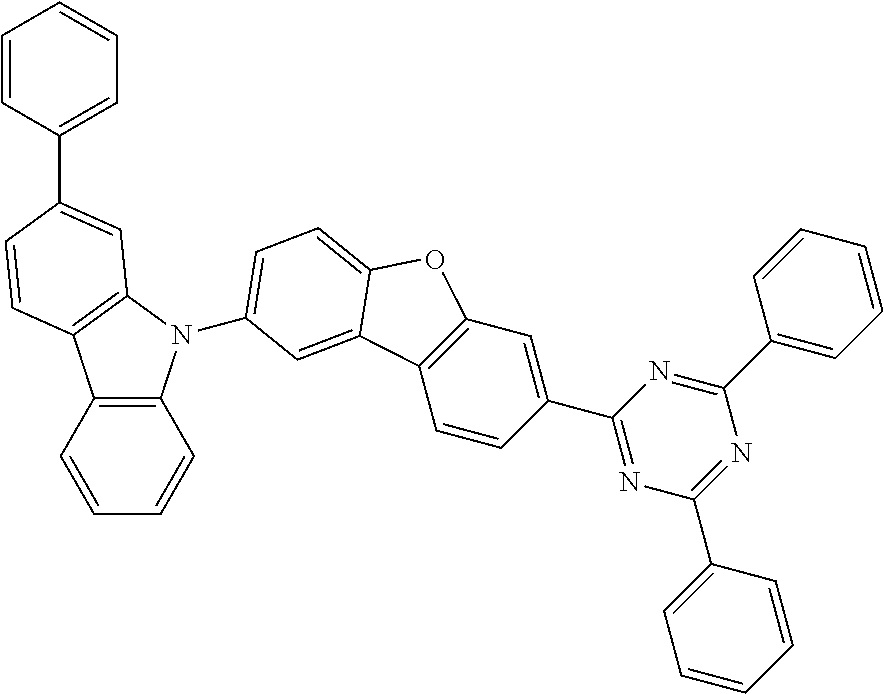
C1=CC2=C(C=C1)N(C1=CC=C3OC4=C(C=CC(C5=NC(C6=CC=CC=C6)=NC(C6=CC=CC=C6)=N5)=C4)C3=C1)C1=C2C=CC(C2=CC=CC=C2)=C1
